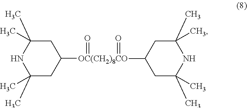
C1(C)(C)CC([OC(CH2)8CO](C2CC(C)(C)NC(C)(C)C2)(=O)=O)CC(C)(C)N1
